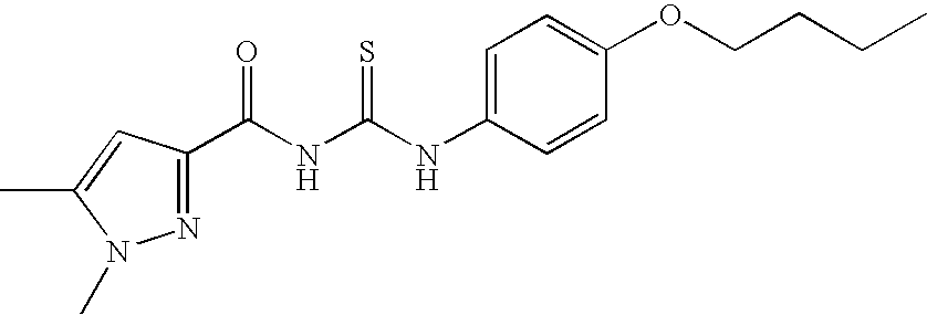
C(NC(NC1=CC=C(OCCCC)C=C1)=S)(=O)C1=NN(C)C(C)=C1
